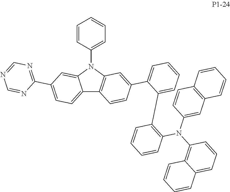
C12=CC=C(C3=NC=NC=N3)C=C1N(C1=CC=CC=C1)C1=C2C=CC(C2=CC=CC=C2C2=C(N(C3=C4C(=CC=C3)C=CC=C4)C3=CC4=C(C=C3)C=CC=C4)C=CC=C2)=C1
